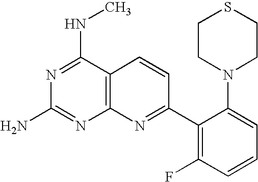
C12=C(C(NC)=NC(N)=N1)C=CC(C1=C(F)C=CC=C1N1CCSCC1)=N2
